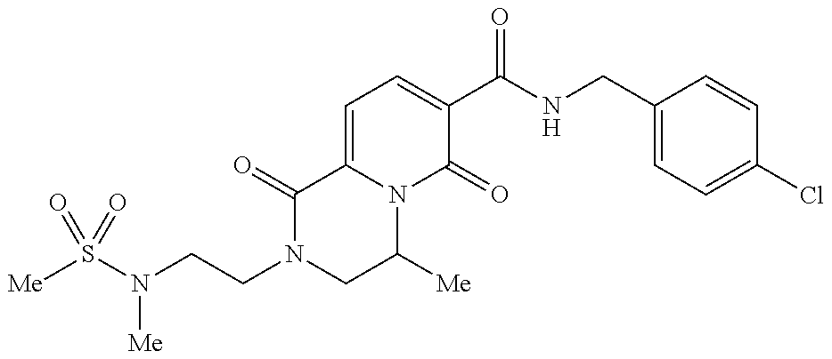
C(CN1CC([Me])N2C(=CC=C(C(NCC3=CC=C(Cl)C=C3)=O)C2=O)C1=O)N(S([Me])(=O)=O)[Me]
